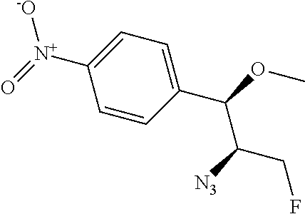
[N+](C1=CC=C(C(OC)C([N3])CF)C=C1)(=O)[-O]
